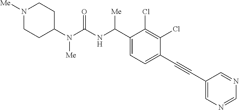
C1(N(C(NC(C2=CC=C(C#CC3=CN=CN=C3)C(Cl)=C2Cl)[Me])=O)[Me])CCN([Me])CC1
